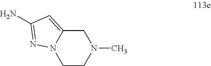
C1CN(C)CC2=CC(N)=NN12
